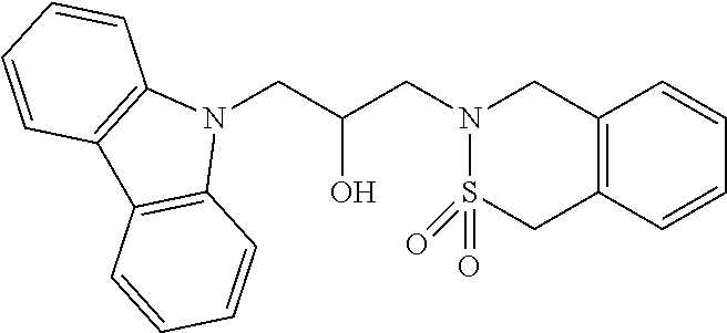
N1(CC(CN2CC3=C(CS2(=O)=O)C=CC=C3)O)C2=C(C3=C1C=CC=C3)C=CC=C2
